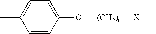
C1(O[(CH2)r][X]C)=CC=C(C)C=C1
